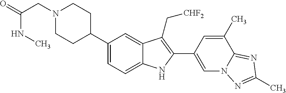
C1(C2CCN(CC(=O)NC)CC2)=CC=C2C(=C1)C(C[CHF2])=C(C1=CN3C(=NC(C)=N3)C(C)=C1)N2
